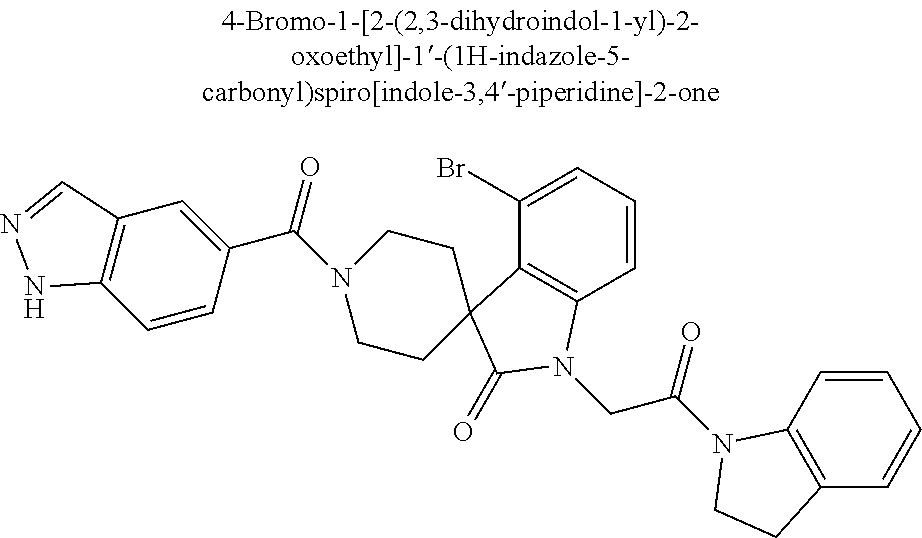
C1(Br)=CC=CC2=C1C1(C(=O)N2CC(=O)N2C3=C(C=CC=C3)CC2)CCN(C(=O)C2=CC3=C(C=C2)NN=C3)CC1
